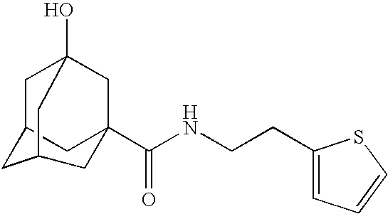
C1C2CC3(C(NCCC4=CC=CS4)=O)CC1(O)CC(C2)C3
